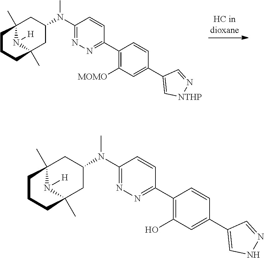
C1(C2=NN=C(N(C)C3CC4(C)N([H])C(C)(C3)CCC4)C=C2)=C([MOMO])C=C(C2=C[NTHP]N=C2)C=C1.C1(C2=NN=C(N(C)C3CC4(C)N([H])C(C)(C3)CCC4)C=C2)=C(O)C=C(C2=CNN=C2)C=C1
